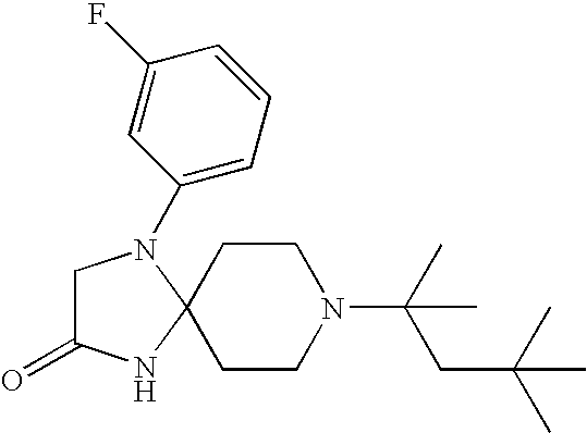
C1C(=O)NC2(N1C1=CC=CC(F)=C1)CCN(C(C)(CC(C)(C)C)C)CC2
